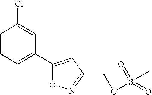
C1=CC=C(C2=CC(COS(C)(=O)=O)=NO2)C=C1Cl
